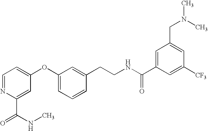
C1=NC(C(NC)=O)=CC(OC2=CC=CC(CCNC(C3=CC(CN(C)C)=CC([CF3])=C3)=O)=C2)=C1
